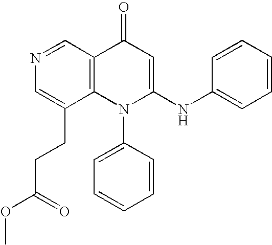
N1=CC2=C(C(CCC(OC)=O)=C1)N(C1=CC=CC=C1)C(NC1=CC=CC=C1)=CC2=O
